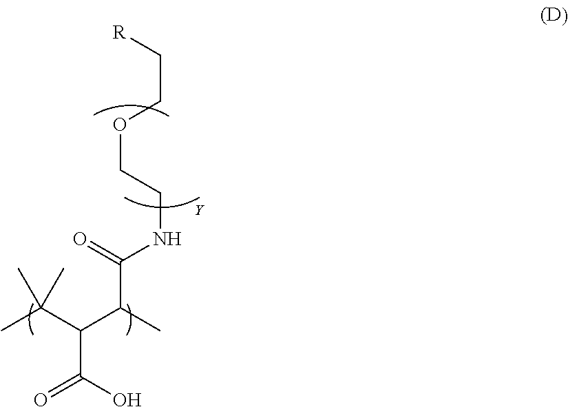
CC(C(C(C)C(=O)NCCOCC[R])C(O)=O)(C)C
